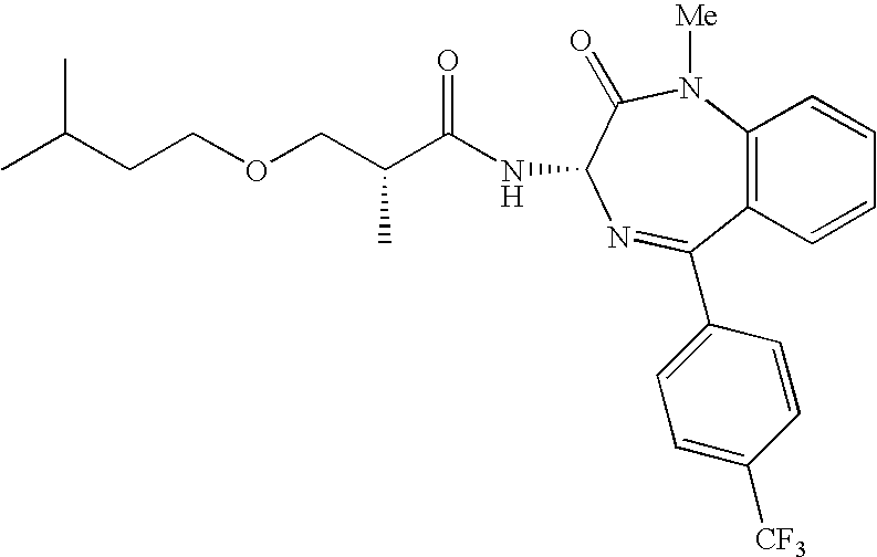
C12=C(N([Me])C(=O)C(NC(=O)C(COCCC(C)C)C)N=C1C1=CC=C([CF3])C=C1)C=CC=C2
